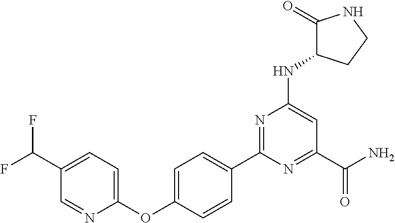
C1(C2=CC=C(OC3=CC=C(C(F)F)C=N3)C=C2)=NC(NC2C(=O)NCC2)=CC(C(N)=O)=N1
